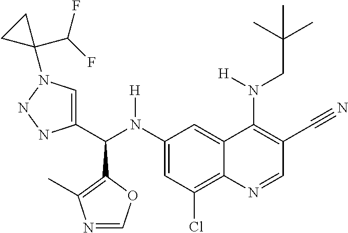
C1(N(C(C2=CN(C3(C(F)F)CC3)NN2)C2=C(C)N=CO2)[H])=CC(Cl)=C2C(=C1)C(N(CC(C)(C)C)[H])=C(C#N)C=N2
